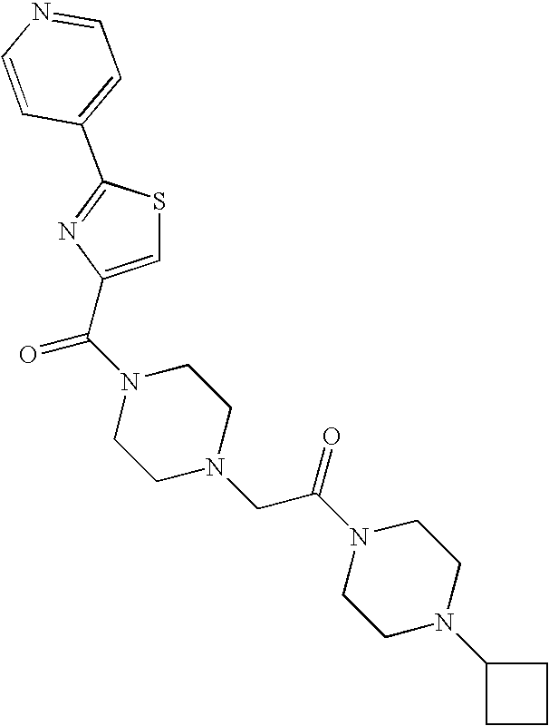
C1=C(C(N2CCN(CC(N3CCN(C4CCC4)CC3)=O)CC2)=O)N=C(C2=CC=NC=C2)S1
